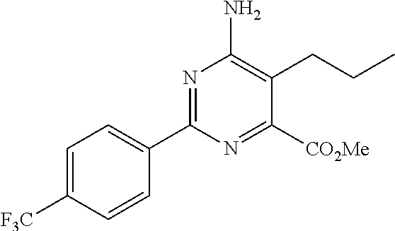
C1(C2=NC(N)=C(CCC)C([CO2Me])=N2)=CC=C([F3C])C=C1
